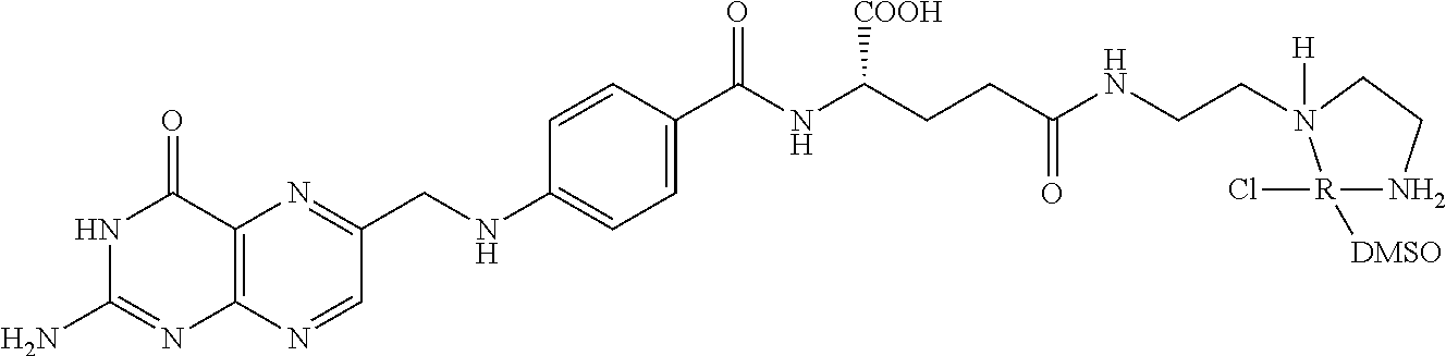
C12=C(N=CC(CNC3=CC=C(C(NC(CCC(NCCN4([H])[R](Cl)([DMSO])NCC4)=O)[COOH])=O)C=C3)=N1)N=C(N)NC2=O
